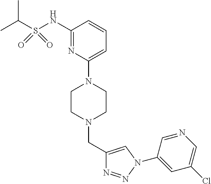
C1(NS(=O)(C(C)C)=O)=NC(N2CCN(CC3=CN(C4=CC(Cl)=CN=C4)N=N3)CC2)=CC=C1
